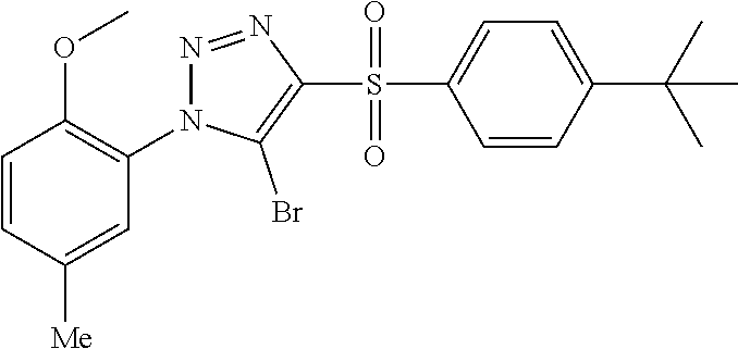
C1=CC([Me])=CC(N2N=NC(S(C3=CC=C(C(C)(C)C)C=C3)(=O)=O)=C2Br)=C1OC
